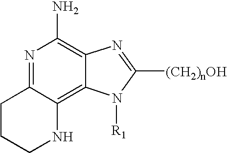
N1=C2C(=C3C(=C1N)N=C([(CH2)nOH])N3[R1])NCCC2
